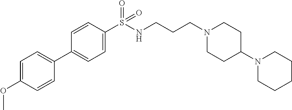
C1=C(OC)C=CC(C2=CC=C(S(NCCCN3CCC(N4CCCCC4)CC3)(=O)=O)C=C2)=C1
